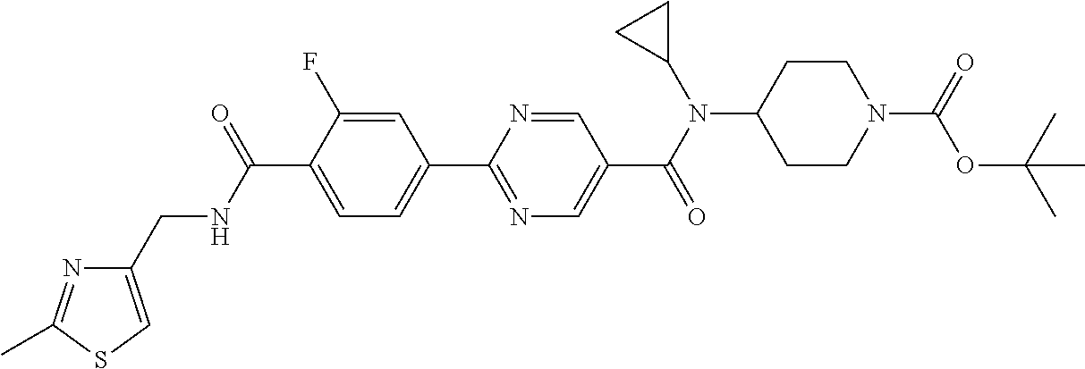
C1(C(NCC2=CSC(C)=N2)=O)=CC=C(C2=NC=C(C(N(C3CC3)C3CCN(C(=O)OC(C)(C)C)CC3)=O)C=N2)C=C1F
